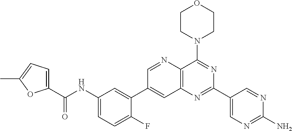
C1(NC(C2=CC=C(C)O2)=O)=CC=C(F)C(C2=CC3=C(N=C2)C(N2CCOCC2)=NC(C2=CN=C(N)N=C2)=N3)=C1
